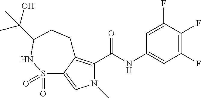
C1=C(F)C(F)=C(F)C=C1NC(C1=C2C(=CN1C)S(=O)(=O)NC(C(C)(O)C)CC2)=O
